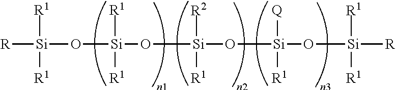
[R][Si]([R1])(O[Si]([R1])([R1])O[Si](O[Si](O[Si]([R])([R1])[R1])([Q])[R1])([R2])[R1])[R1]
